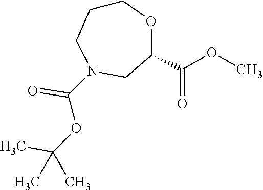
C1CCN(C(OC(C)(C)C)=O)CC(C(OC)=O)O1
